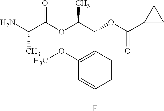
C(C(OC(C(C1=C(OC)C=C(F)C=C1)OC(C1CC1)=O)C)=O)(N)C
